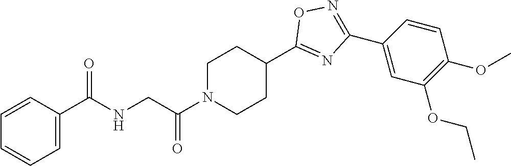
C1=CC(C(NCC(N2CCC(C3=NC(C4=CC(OCC)=C(OC)C=C4)=NO3)CC2)=O)=O)=CC=C1
